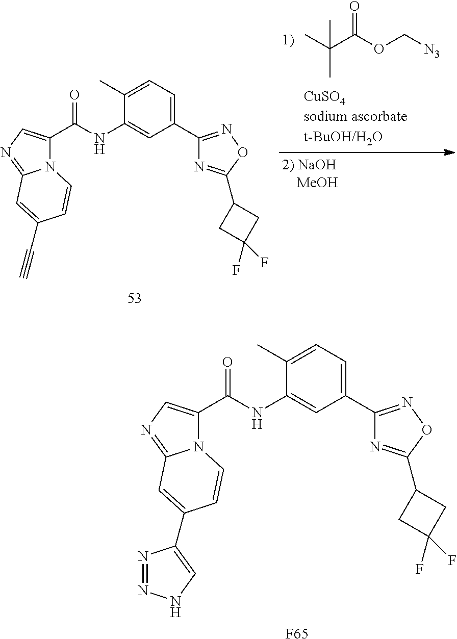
N12C(C(NC3=CC(C4=NOC(C5CC(F)(F)C5)=N4)=CC=C3C)=O)=CN=C1C=C(C1=CNN=N1)C=C2.[F65].C(C)(C)(C(OC[N3])=O)C.N12C(C(NC3=CC(C4=NOC(C5CC(F)(F)C5)=N4)=CC=C3C)=O)=CN=C1C=C(C#C)C=C2
